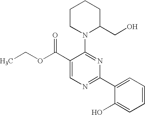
C1(C(OCC)=O)=CN=C(C2=CC=CC=C2O)N=C1N1C(CO)CCCC1
